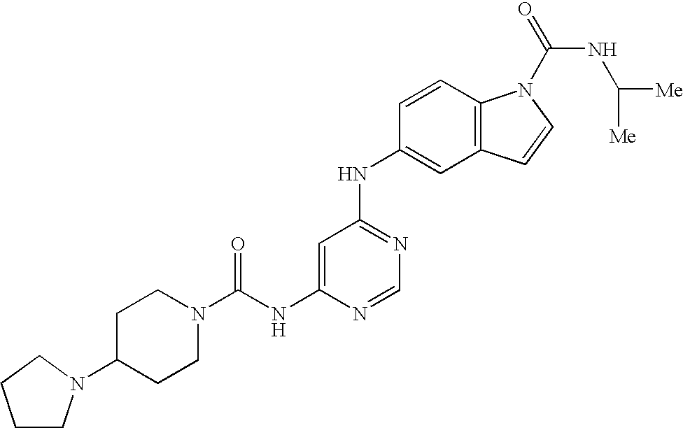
C(NC1=CC(NC2=CC3=C(C=C2)N(C(=O)NC([Me])[Me])C=C3)=NC=N1)(N1CCC(N2CCCC2)CC1)=O
